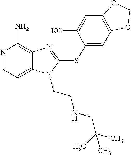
N1=CC=C2C(=C1N)N=C(SC1=CC3=C(C=C1[CN])OCO3)N2CCNCC(C)(C)C
